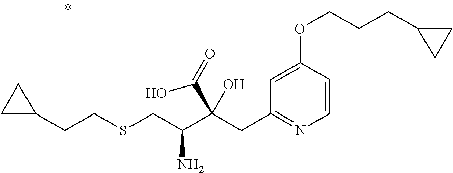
C1=CC(OCCCC2CC2)=CC(CC(C(CSCCC2CC2)N)(C(=O)O)O)=N1
